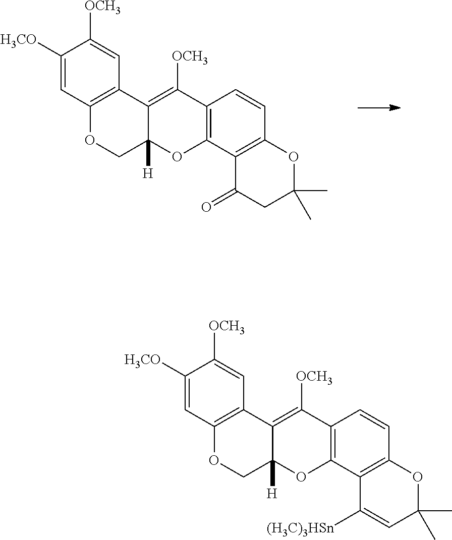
C1([H3CO])=CC2=C(C=C1[OCH3])C1=C([OCH3])C3=C(OC1([H])CO2)C1=C(C=C3)OC(C)(C)CC1=O.C1([H3CO])=CC2=C(C=C1[OCH3])C1=C([OCH3])C3=C(OC1([H])CO2)C1=C(C=C3)OC(C)(C)C=C1[(H3C)3HSn]
